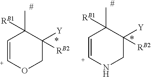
C1=[C+]OCC([Y])([RB2])C1(C)[RB1].C1=[C+]NCC([Y])([RB2])C1(C)[RB1].[#].[#]
